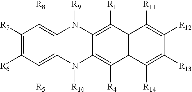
C1([R7])=C([R6])C([R5])=C2C(=C1[R8])N([R9])C1=C([R1])C3=C(C([R4])=C1N2[R10])C([R14])=C([R13])C([R12])=C3[R11]
